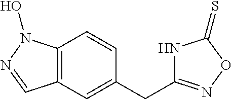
C12=C(C=C(CC3=NOC(=S)N3)C=C1)C=NN2O
